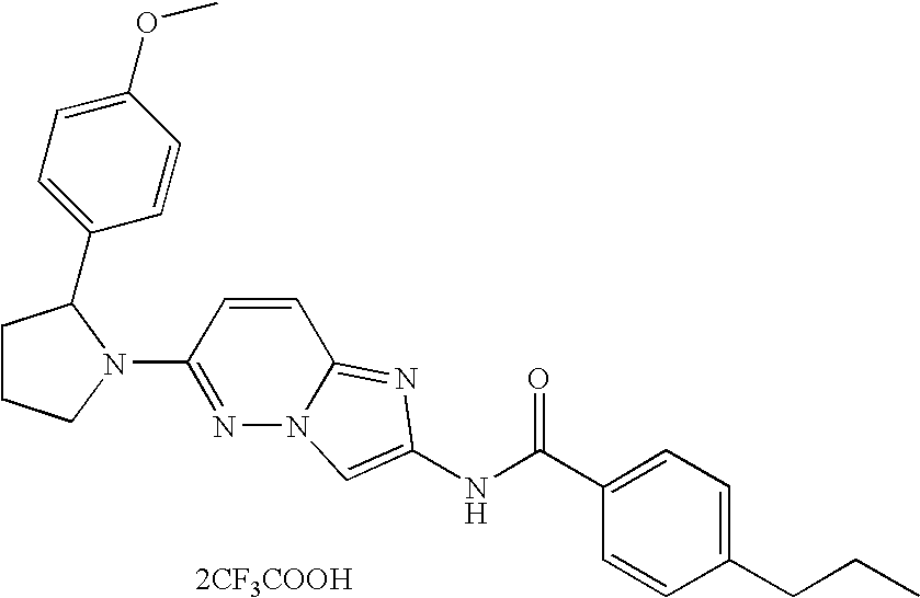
[2CF3COOH].C1=CC(CCC)=CC=C1C(NC1=CN2N=C(N3C(C4=CC=C(OC)C=C4)CCC3)C=CC2=N1)=O
